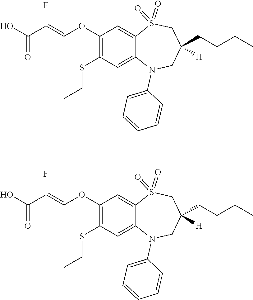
C1C(CCCC)([H])CN(C2=CC=CC=C2)C2=CC(SCC)=C(OC=C(C(O)=O)F)C=C2S1(=O)=O.C1C(CCCC)([H])CN(C2=CC=CC=C2)C2=CC(SCC)=C(OC=C(C(O)=O)F)C=C2S1(=O)=O
